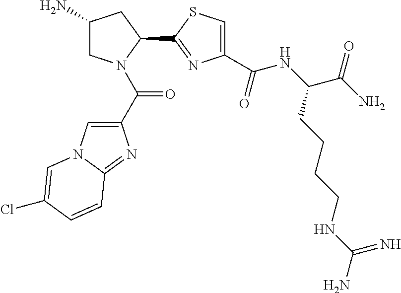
C1(N)CN(C(C2=CN3C(=N2)C=CC(Cl)=C3)=O)C(C2=NC(C(NC(C(N)=O)CCCCNC(N)=N)=O)=CS2)C1
